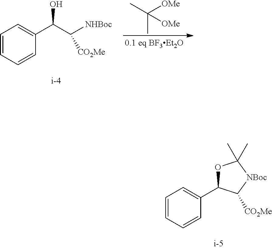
C1=CC=CC(C(C([NHBoc])[CO2Me])O)=C1.CC([OMe])(C)[OMe].C1=CC=CC(C2OC(C)(C)[NBoc]C2[CO2Me])=C1
